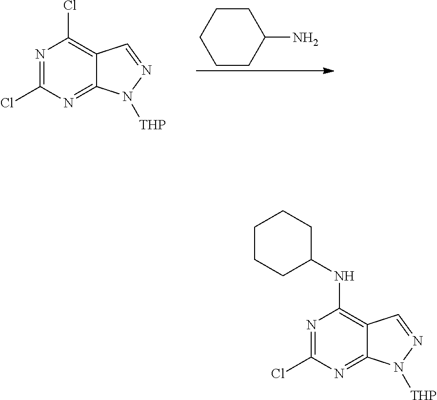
N1=C(Cl)N=C2C(=C1Cl)C=NN2[THP].C1CC(N)CCC1.N1=C(Cl)N=C2C(=C1NC1CCCCC1)C=NN2[THP]
